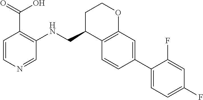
C1=CN=CC(NCC2C3=C(OCC2)C=C(C2=CC=C(F)C=C2F)C=C3)=C1C(=O)O
